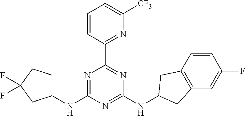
N1=C(NC2CCC(F)(F)C2)N=C(NC2CC3=C(C=C(F)C=C3)C2)N=C1C1=NC([CF3])=CC=C1
